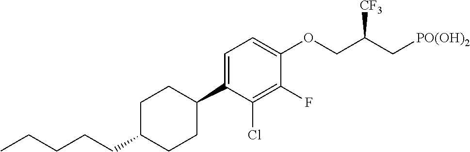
C1=C(C2CCC(CCCCC)CC2)C(Cl)=C(F)C(OCC(C[PO(OH)2])[CF3])=C1
